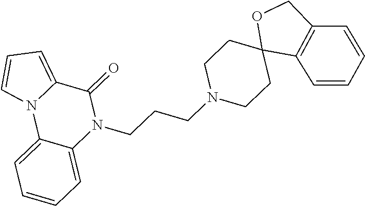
N1(CCCN2CCC3(CC2)C2=C(CO3)C=CC=C2)C(=O)C2=CC=CN2C2=CC=CC=C12
